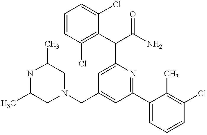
N1(CC2=CC(C3=CC=CC(Cl)=C3C)=NC(C(C3=C(Cl)C=CC=C3Cl)C(N)=O)=C2)CC(C)NC(C)C1
